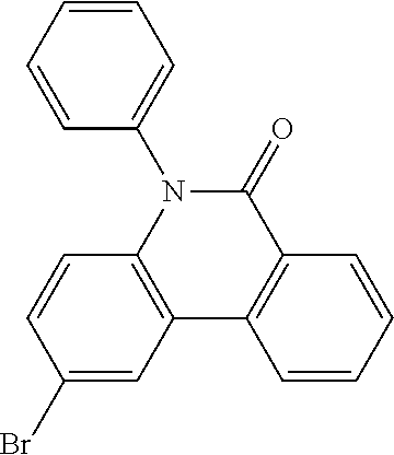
C12=C(N(C3=CC=CC=C3)C(=O)C3=C1C=CC=C3)C=CC(Br)=C2
